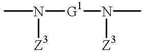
N([G1]N(C)[Z3])(C)[Z3]
